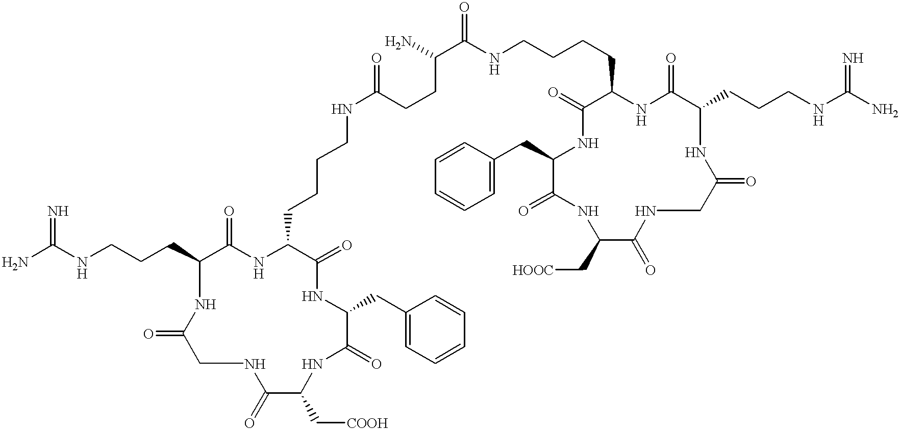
NC(NCCCC1C(=O)NC(CCCCNC(CCC(N)C(NCCCCC2NC(=O)C(CCCNC(N)=N)NC(=O)CNC(=O)C(C[HOOC])NC(=O)C(CC3=CC=CC=C3)NC2=O)=O)=O)C(=O)NC(CC2=CC=CC=C2)C(=O)NC(C[COOH])C(=O)NCC(=O)N1)=N
